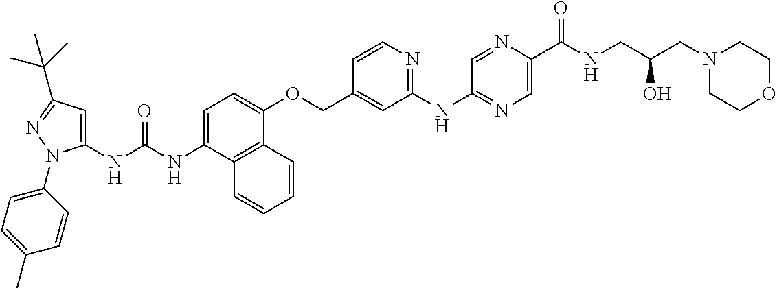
N(C1=CC=C(OCC2=CC(NC3=NC=C(C(NCC(CN4CCOCC4)O)=O)N=C3)=NC=C2)C2=C1C=CC=C2)C(=O)NC1=CC(C(C)(C)C)=NN1C1=CC=C(C)C=C1
